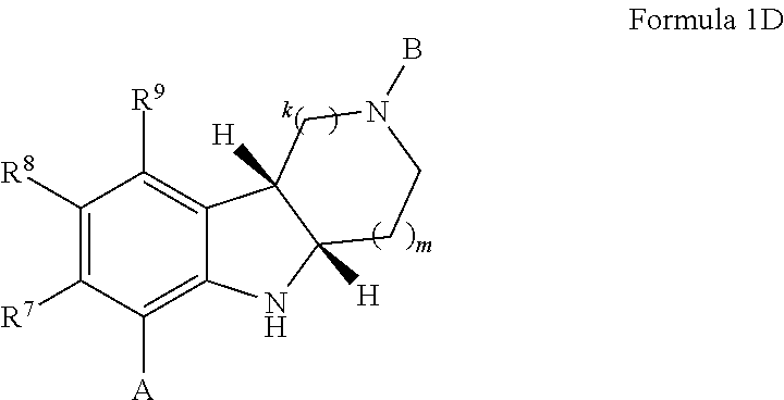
C1([R8])=C([R7])C([A])=C2C(=C1[R9])C1([H])C([H])(N2)CCN(B)C1
